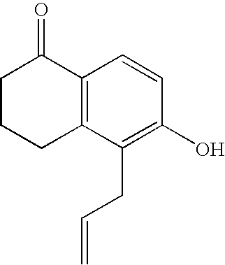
C12=C(C(CC=C)=C(O)C=C1)CCCC2=O
